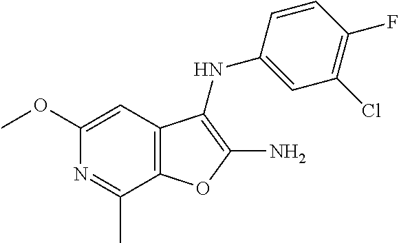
C12=C(C(NC3=CC(Cl)=C(F)C=C3)=C(N)O1)C=C(OC)N=C2C
